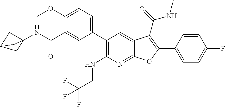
C1=C(C2=C(C(=O)NC)C3=CC(C4=CC=C(OC)C(C(NC56CC(C5)C6)=O)=C4)=C(NCC(F)(F)F)N=C3O2)C=CC(F)=C1
